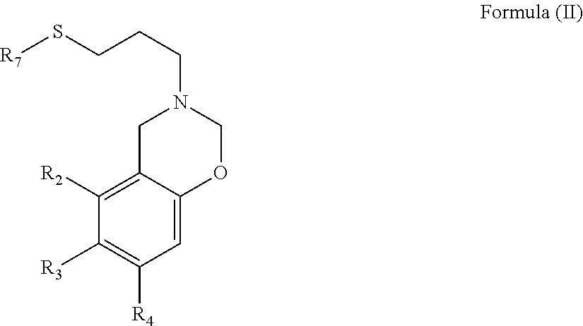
C1([R3])=C([R4])C=C2C(=C1[R2])CN(CCCS[R7])CO2
